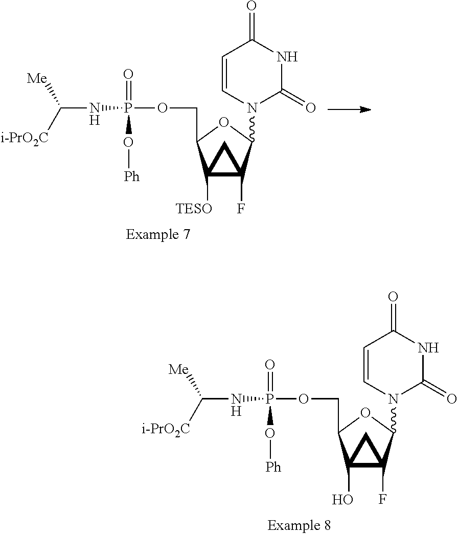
C12(O)C(F)(C(N3C(=O)NC(=O)C=C3)OC1COP(NC([Me])[i-PrO2C])(=O)O[Ph])C2.C12([TESO])C(F)(C(N3C(=O)NC(=O)C=C3)OC1COP(NC([Me])[i-PrO2C])(=O)O[Ph])C2
